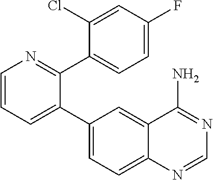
C1=CC=C(C2=CC=C3C(=C2)C(N)=NC=N3)C(C2=CC=C(F)C=C2Cl)=N1
